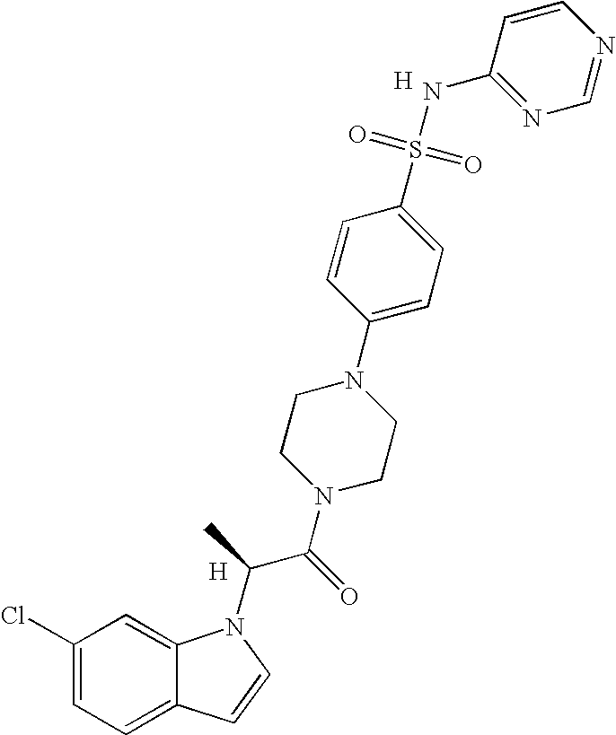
C1(Cl)=CC=C2C(=C1)N(C(C(N1CCN(C3=CC=C(S(=O)(=O)NC4=NC=NC=C4)C=C3)CC1)=O)C)C=C2.[H].[H]
